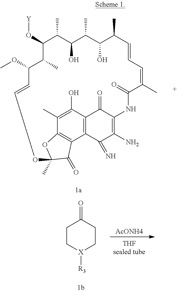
[Y]OC1C(C)C(O)C(C)C(O)C(C)C=CC=C(C)C(=O)NC2=C(N)C(=N)C3=C(C2=O)C(O)=C(C)C2=C3C(=O)C(C)(O2)OC=CC(OC)C1C.C1C[X]([R3])CCC1=O.[AcONH4]
